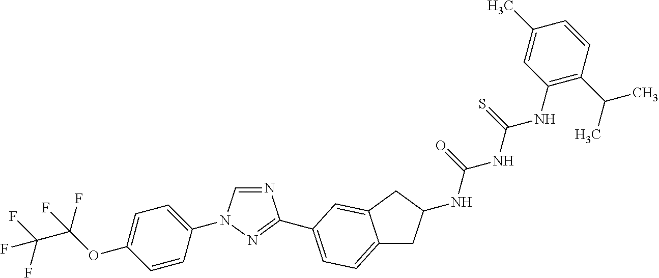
C1=CC(N2C=NC(C3=CC=C4CC(NC(=O)NC(NC5=C(C(C)C)C=CC(C)=C5)=S)CC4=C3)=N2)=CC=C1OC(C(F)(F)F)(F)F
